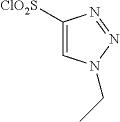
C1([ClO2S])=CN(CC)N=N1
